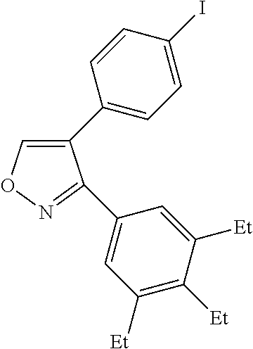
C1(C2=CC=C(I)C=C2)=CON=C1C1=CC([Et])=C([Et])C([Et])=C1
